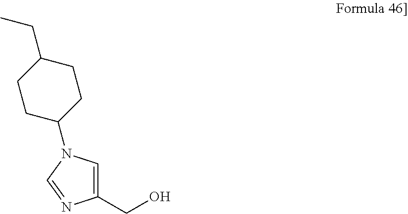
C1(CO)=CN(C2CCC(CC)CC2)C=N1
